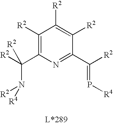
C1([R2])=C(C([R2])(N([R2])[R4])[R2])N=C(C([R2])=P[R4])C([R2])=C1[R2]
